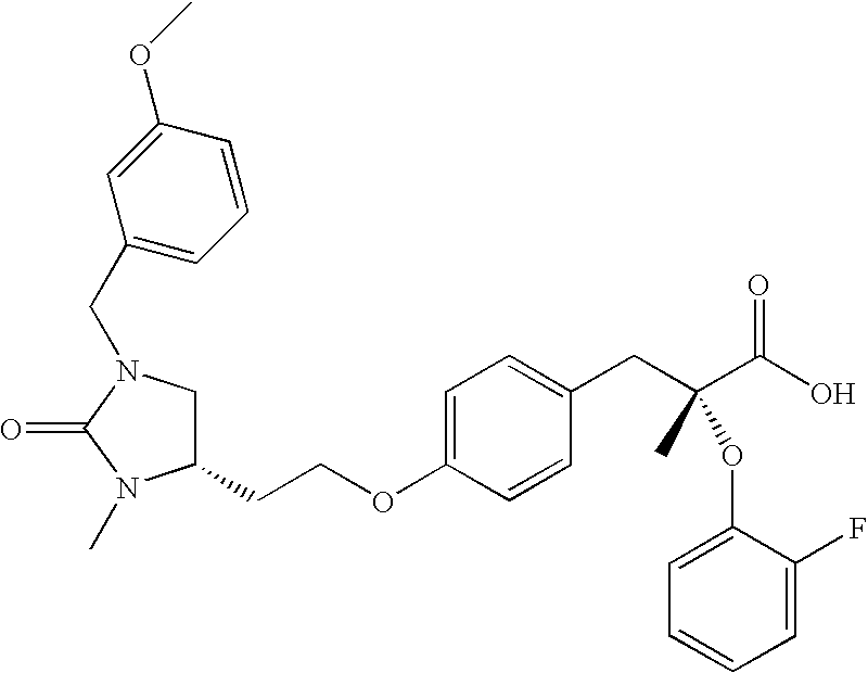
O=C1N(C)C(CCOC2=CC=C(CC(C(O)=O)(C)OC3=CC=CC=C3F)C=C2)CN1CC1=CC=CC(OC)=C1
